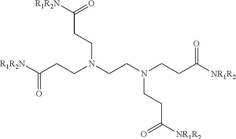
[R1R2N]C(CCN(CCN(CCC([NR1R2])=O)CCC(=O)[NR1R2])CCC(=O)[R1R2N])=O
